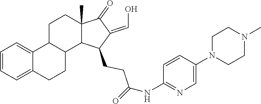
C1=CC=C2C(=C1)C1CCC3(C)C(=O)C(=CO)C(CCC(=O)NC4=NC=C(N5CCN(C)CC5)C=C4)C3C1CC2
